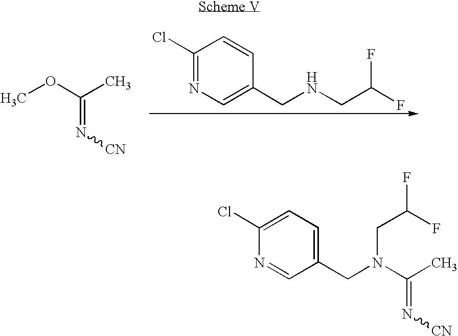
COC(C)=N[CN].C1(Cl)=NC=C(CNCC(F)F)C=C1.C1(Cl)=CC=C(CN(C(C)=N[CN])CC(F)F)C=N1
